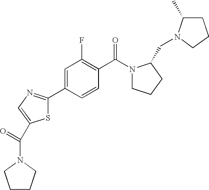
C1=CC(C2=NC=C(C(N3CCCC3)=O)S2)=CC(F)=C1C(N1CCCC1CN1C(C)CCC1)=O
